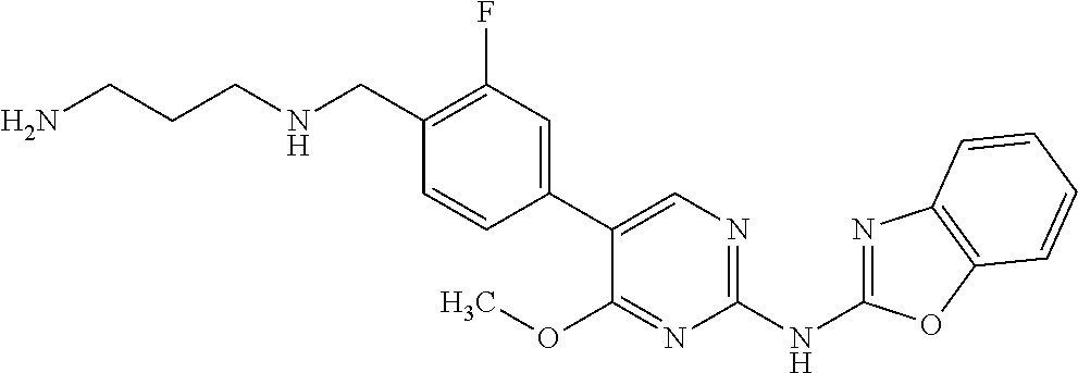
C1(CNCCCN)=C(F)C=C(C2=CN=C(NC3=NC4=C(O3)C=CC=C4)N=C2OC)C=C1
